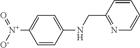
C1=C(NCC2=NC=CC=C2)C=CC([N+](=O)[O-])=C1
